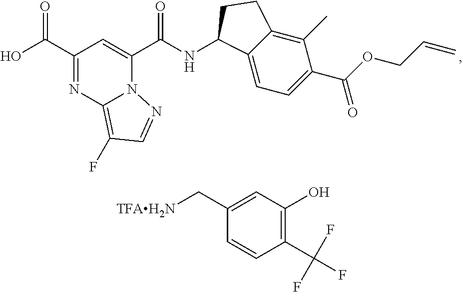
C(C1=NC2=C(F)C=NN2C(C(NC2C3=CC=C(C(OCC=C)=O)C(C)=C3CC2)=O)=C1)(=O)O.C1(C[TFAH2N])=CC(O)=C(C(F)(F)F)C=C1
